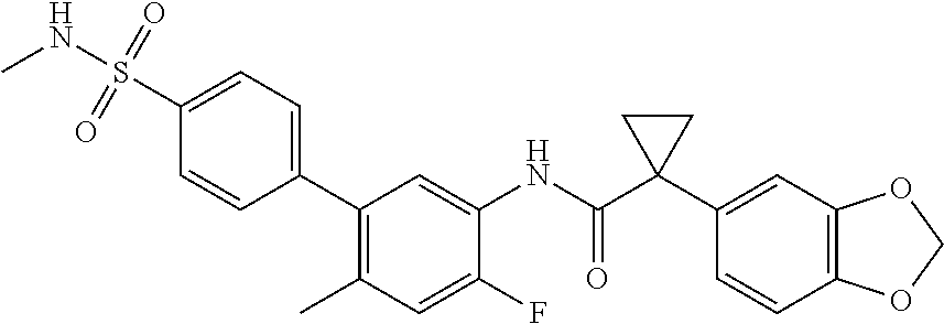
C1(NC(C2(C3=CC4=C(C=C3)OCO4)CC2)=O)=CC(C2=CC=C(S(=O)(=O)NC)C=C2)=C(C)C=C1F
